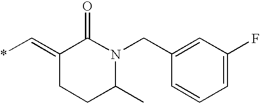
C1(CN2C(=O)C(=C*)CCC2C)=CC(F)=CC=C1
